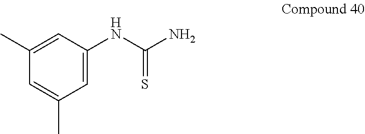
C1=C(NC(N)=S)C=C(C)C=C1C
